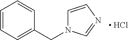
C1=CN=CN1CC1=CC=CC=C1.[ HCl]
